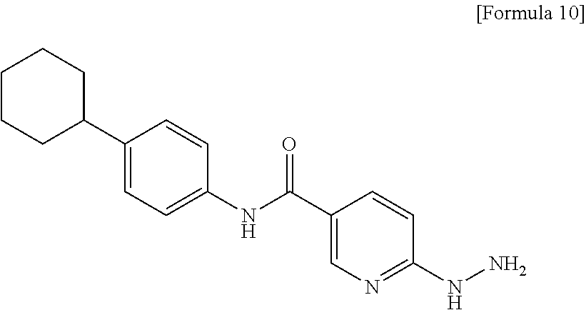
C1CCC(C2=CC=C(NC(C3=CN=C(NN)C=C3)=O)C=C2)CC1
